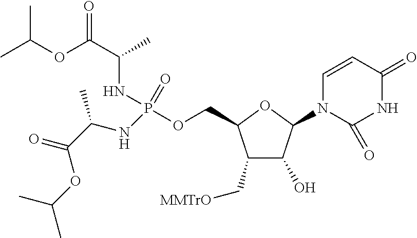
C1(C[MMTrO])C(O)C(N2C=CC(=O)NC2=O)OC1COP(NC(C(OC(C)C)=O)C)(=O)NC(C(OC(C)C)=O)C
